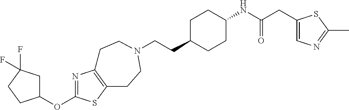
C(CC1CCC(NC(CC2=CN=C(C)S2)=O)CC1)N1CCC2=C(N=C(OC3CC(F)(F)CC3)S2)CC1
